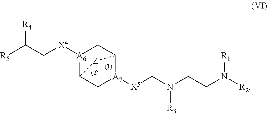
[R4]C(C[X4][A6]1C2C[A7]([X5]CN([R3])CCN([R2])[R1])C(C1)[Z]2)[R5]
